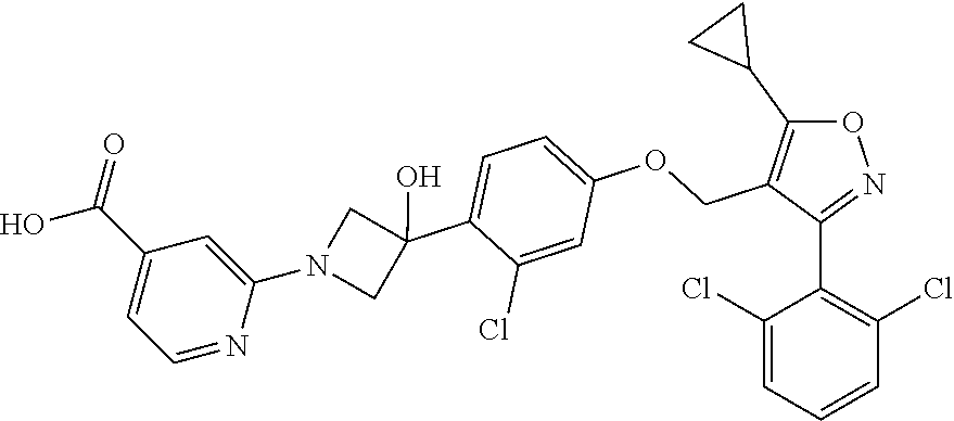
C1(Cl)=CC=CC(Cl)=C1C1=NOC(C2CC2)=C1COC1=CC=C(C2(O)CN(C3=CC(C(=O)O)=CC=N3)C2)C(Cl)=C1
